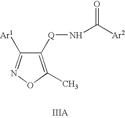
C1(C)=C([Q]NC([Ar2])=O)C([Ar1])=NO1
